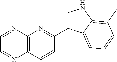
C1=NC2=C(N=C1)C=CC(C1=CNC3=C(C)C=CC=C13)=N2
